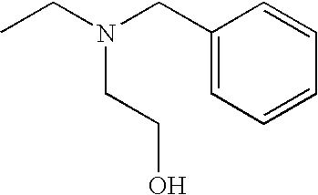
C1=C(CN(CC)CCO)C=CC=C1
